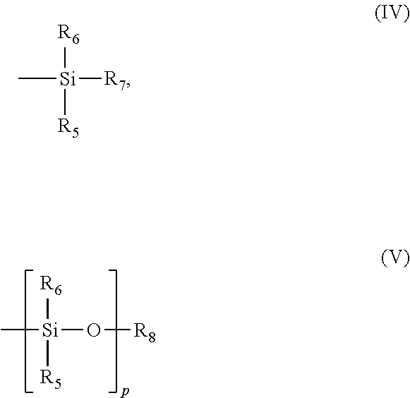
C[Si](O[R8])([R6])[R5].C[Si]([R7])([R6])[R5]
